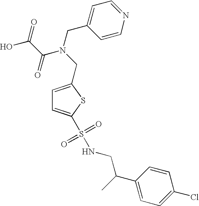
C1=C(CN(CC2=CC=NC=C2)C(C(O)=O)=O)SC(S(NCC(C2=CC=C(Cl)C=C2)C)(=O)=O)=C1
